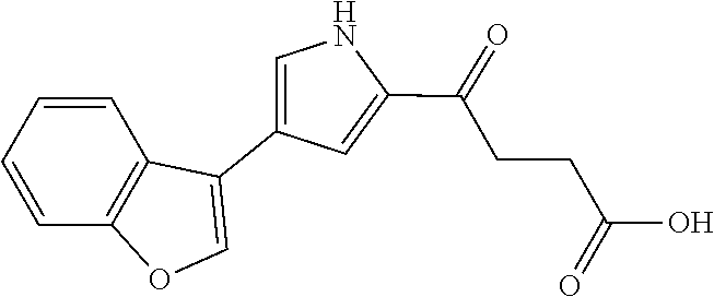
C1=CC2=C(OC=C2C2=CNC(C(=O)CCC(O)=O)=C2)C=C1
